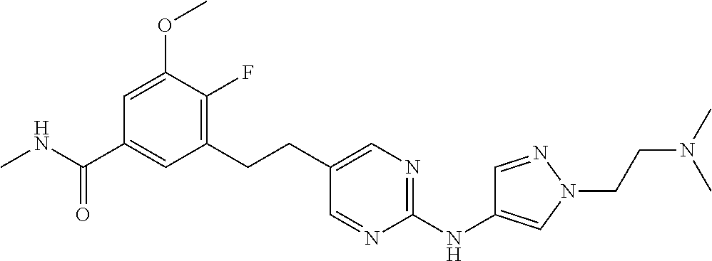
C1=C(OC)C(F)=C(CCC2=CN=C(NC3=CN(CCN(C)C)N=C3)N=C2)C=C1C(NC)=O
